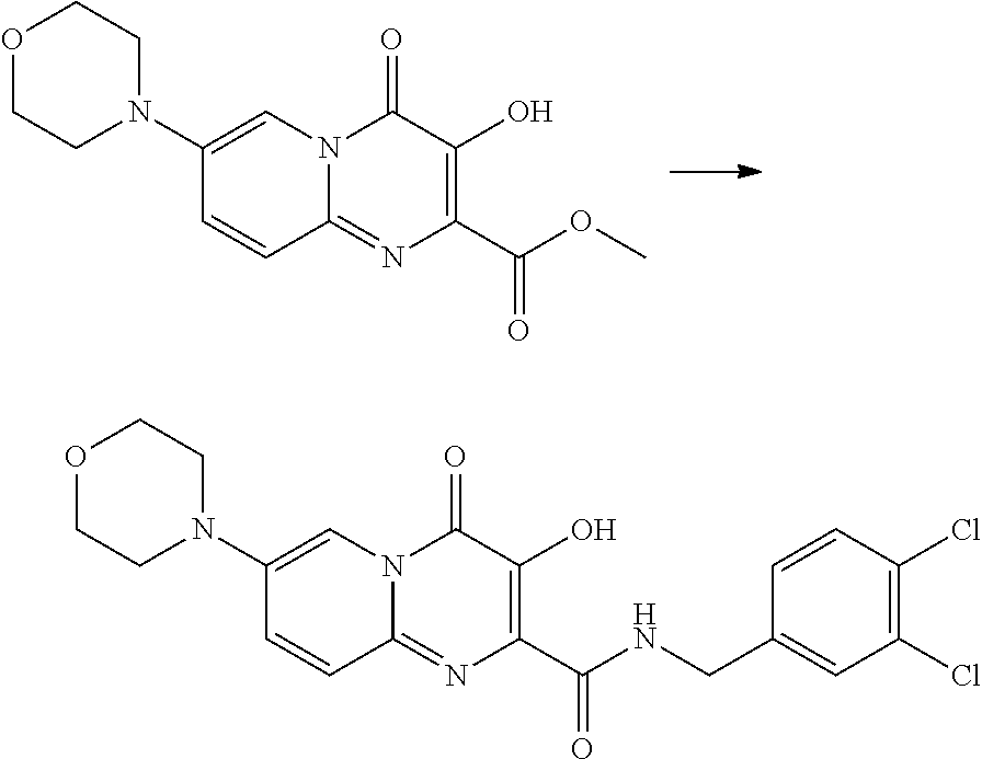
O1CCN(C2=CN3C(=NC(C(OC)=O)=C(O)C3=O)C=C2)CC1.O1CCN(C2=CN3C(=NC(C(NCC4=CC(Cl)=C(Cl)C=C4)=O)=C(O)C3=O)C=C2)CC1
